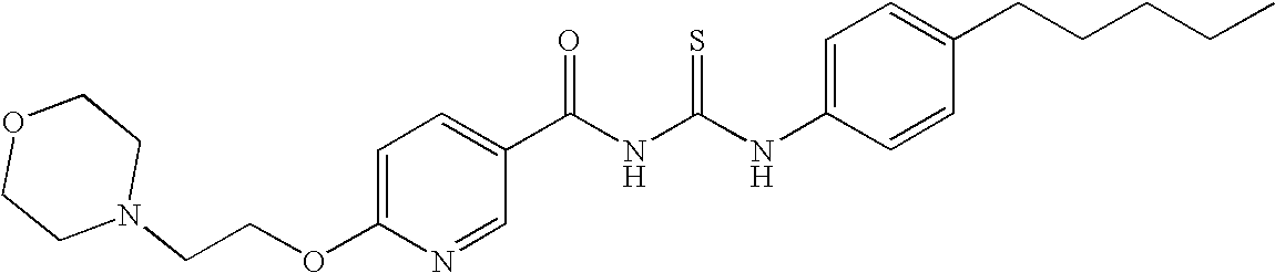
C(NC(NC1=CC=C(CCCCC)C=C1)=S)(=O)C1=CC=C(OCCN2CCOCC2)N=C1
